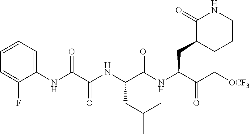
C(C(NC(C(NC1=CC=CC=C1F)=O)=O)CC(C)C)(=O)NC(C(=O)C[OCF3])CC1C(=O)NCCC1
